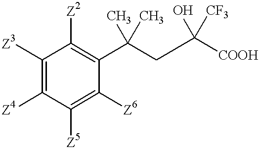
C1([Z3])=C([Z4])C([Z5])=C([Z6])C(C(CC([COOH])(O)[CF3])(C)C)=C1[Z2]
